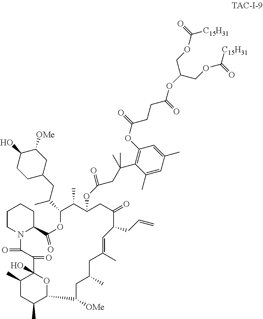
C1CN2C(CC1)C(=O)OC(C(C)CC1CC([OMe])C(O)CC1)C(C)C(OC(=O)CC(C)(C)C1=C(OC(CCC(OC(COC(=O)[C15H31])COC(=O)[C15H31])=O)=O)C=C(C)C=C1C)CC(=O)C(CC=C)C=C(C)CC(C)CC([OMe])C1C(C)CC(C)C(O)(C(=O)C2=O)O1
